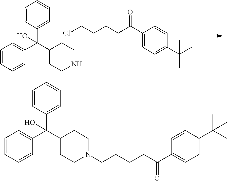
C1=CC(C(C2CCNCC2)(C2=CC=CC=C2)O)=CC=C1.C(CCC(C1=CC=C(C(C)(C)C)C=C1)=O)CCl.C1=CC(C(C2CCN(CCCCC(C3=CC=C(C(C)(C)C)C=C3)=O)CC2)(C2=CC=CC=C2)O)=CC=C1
